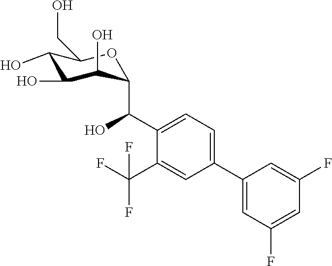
C1(O)C(O)C(O)C(C(C2=CC=C(C3=CC(F)=CC(F)=C3)C=C2C(F)(F)F)O)OC1CO
